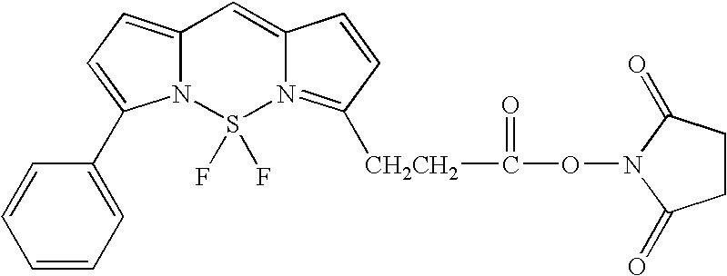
N12C(=CC=C1C1=CC=CC=C1)C=C1N(=C([CH2CH2]C(ON3C(=O)CCC3=O)=O)C=C1)S2(F)F
